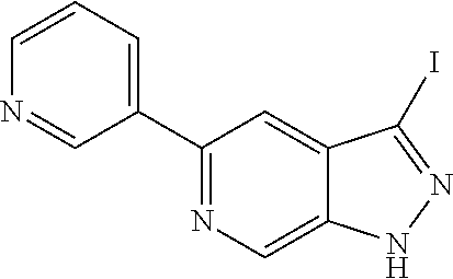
C1(C2=NC=C3C(=C2)C(I)=NN3)=CC=CN=C1
